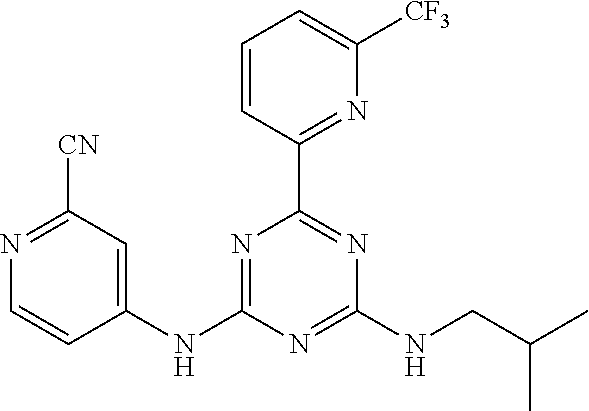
C1=CC(C2=NC(NCC(C)C)=NC(NC3=CC([CN])=NC=C3)=N2)=NC([CF3])=C1
